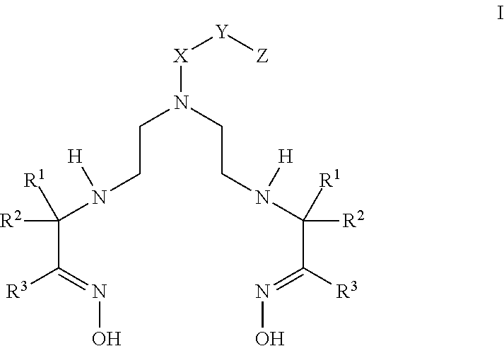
C(CN(C([R2])([R1])C(=NO)[R3])[H])N(CCN(C([R2])([R1])C([R3])=NO)[H])[X][Y][Z]
